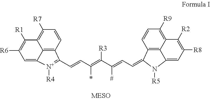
C12=C3C=CC([R7])=C1C([R1])=C([R6])C=C2[N+]([R4])=C3C=CC(=C(C(=CC=C1C2=C3C(=C([R9])C=C2)C([R2])=C([R8])C=C3N1[R5])[#])[R3])*
